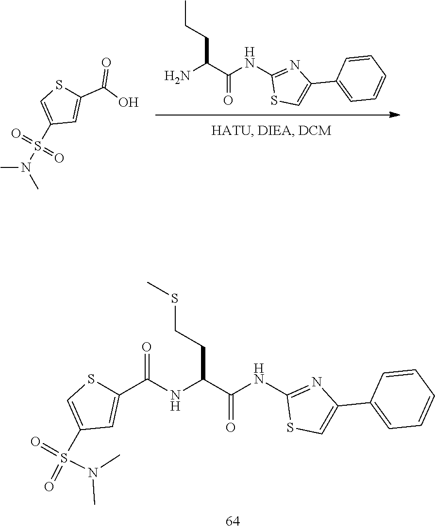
CCCC(C(NC1=NC(C2=CC=CC=C2)=CS1)=O)N.C1(C(O)=O)=CC(S(N(C)C)(=O)=O)=CS1.CSCCC(C(NC1=NC(C2=CC=CC=C2)=CS1)=O)NC(=O)C1=CC(S(N(C)C)(=O)=O)=CS1
